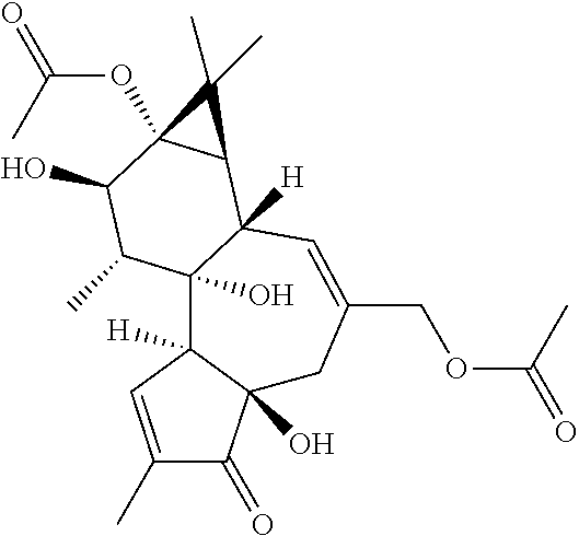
C1(C)=CC2([H])C(O)(C1=O)CC(COC(=O)C)=CC1([H])C2(O)C(C)C(O)C2(OC(=O)C)C1C2(C)C
